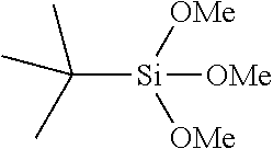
C([Si]([OMe])([OMe])[OMe])(C)(C)C
